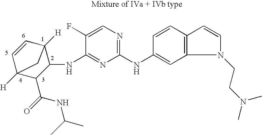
C1(NC2=CC3=C(C=C2)C=CN3CCN(C)C)=NC=C(F)C(NC2C3([H])C=CC([H])(C2C(=O)NC(C)C)C3)=N1
